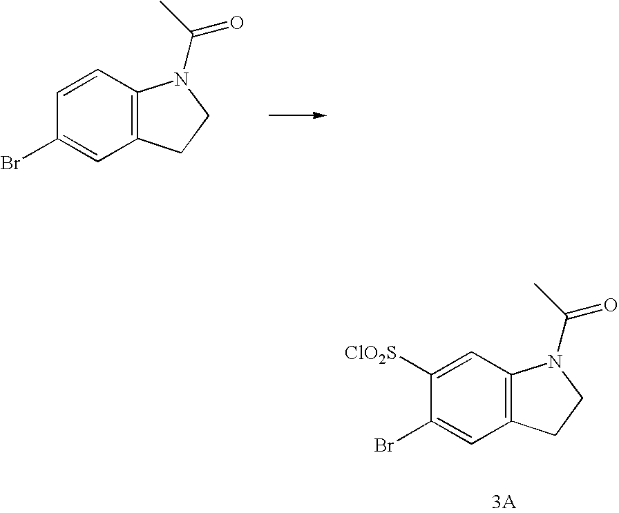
C1=CC2=C(C=C1Br)CCN2C(=O)C.C1([ClO2S])=CC2=C(C=C1Br)CCN2C(=O)C
